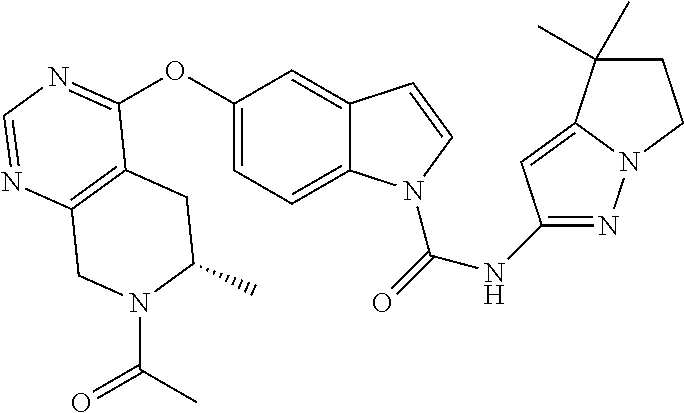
C12=C(N=CN=C1OC1=CC=C3C(=C1)C=CN3C(=O)NC1=NN3C(=C1)C(C)(C)CC3)CN(C(C)=O)C(C)C2
